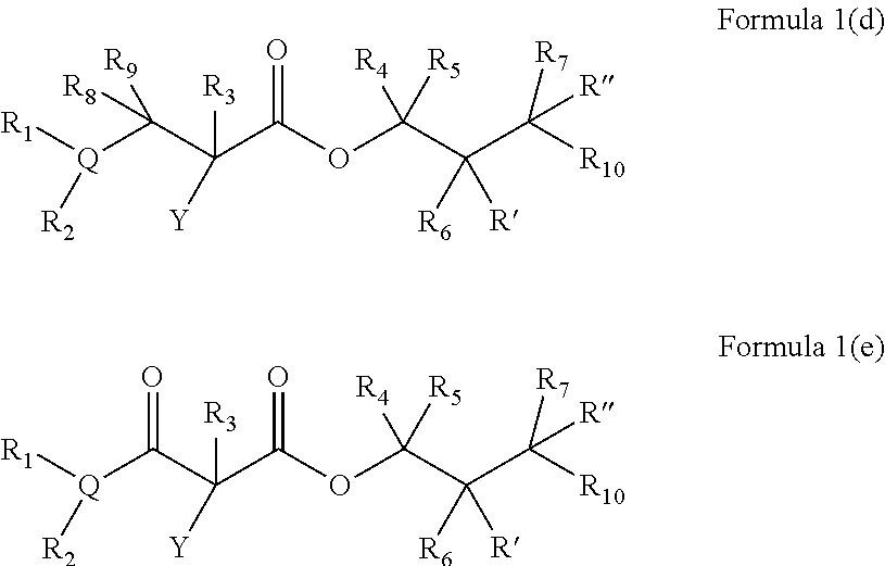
[Q](C(C([R3])(C(OC(C([R6])([R])C([R7])([R])[R10])([R5])[R4])=O)[Y])([R8])[R9])([R1])[R2].[Q](C(C([R3])(C(OC(C([R6])([R])C([R7])([R])[R10])([R5])[R4])=O)[Y])=O)([R1])[R2]
